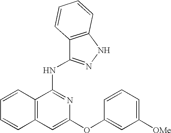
N(C1=NC(OC2=CC([OMe])=CC=C2)=CC2=C1C=CC=C2)C1=NNC2=C1C=CC=C2
